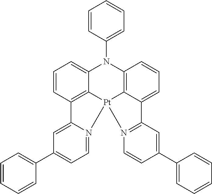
C12=C3C(=CC=C1)N(C1=CC=CC=C1)C1=C4C(=CC=C1)C1=N(C=CC(C5=CC=CC=C5)=C1)[Pt]34N1=CC=C(C3=CC=CC=C3)C=C21
